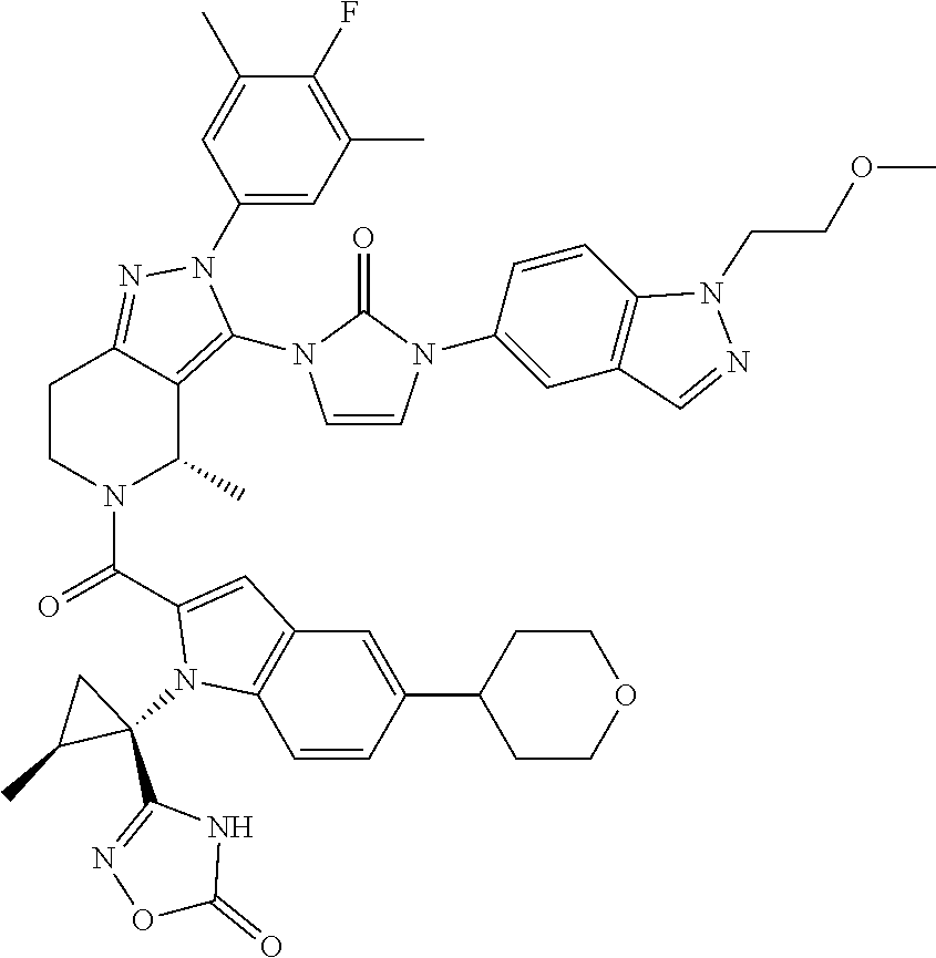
C1(F)=C(C)C=C(N2C(N3C=CN(C4=CC5=C(C=C4)N(CCOC)N=C5)C3=O)=C3C(C)N(C(=O)C4=CC5=C(C=CC(C6CCOCC6)=C5)N4C4(C5=NOC(=O)N5)CC4C)CCC3=N2)C=C1C
